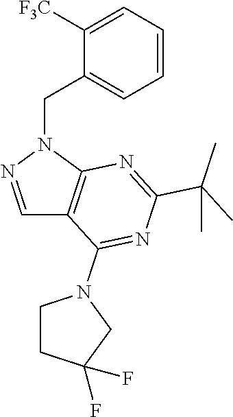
C1=CC=C([F3C])C(CN2N=CC3=C2N=C(C(C)(C)C)N=C3N2CCC(F)(F)C2)=C1
